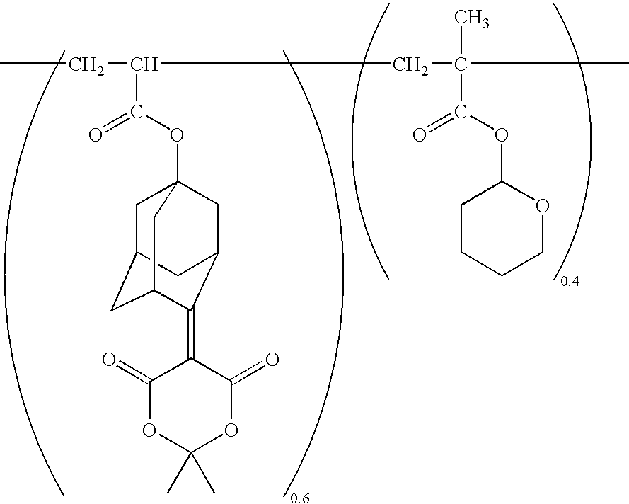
CCC(CC(C)(C)C(=O)OC1CCCCO1)C(=O)OC12CC3CC(C(=C4C(=O)OC(C)(C)OC4=O)C(C1)C3)C2
